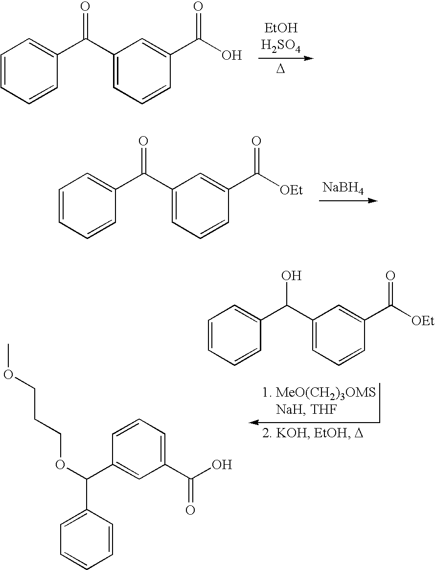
C1=CC=CC(C(C2=CC=CC(C(O)=O)=C2)=O)=C1.[D].C1=CC=CC(C(C2=CC=CC(C([OEt])=O)=C2)=O)=C1.[NaBH4].C1=CC=CC(C(C2=CC=CC(C([OEt])=O)=C2)O)=C1.C1=CC(C(OCCCOC)C2=CC(C(=O)O)=CC=C2)=CC=C1
